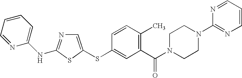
C1=C(SC2=CC(C(N3CCN(C4=NC=CC=N4)CC3)=O)=C(C)C=C2)SC(NC2=CC=CC=N2)=N1
